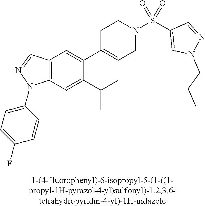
C12=C(C=C(C(C)C)C(C3=CCN(S(C4=CN(CCC)N=C4)(=O)=O)CC3)=C1)N(C1=CC=C(F)C=C1)N=C2
